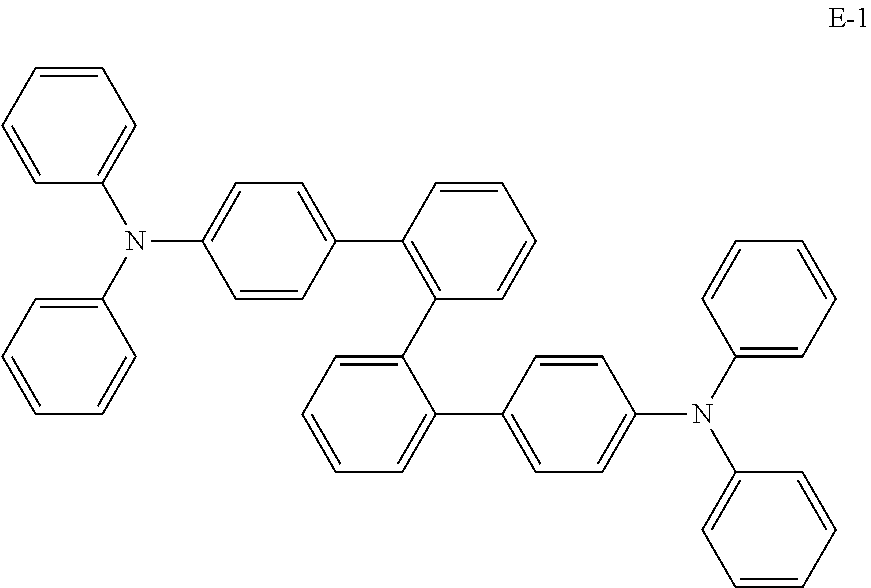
N(C1=CC=C(C2=C(C3=CC=CC=C3C3=CC=C(N(C4=CC=CC=C4)C4=CC=CC=C4)C=C3)C=CC=C2)C=C1)(C1=CC=CC=C1)C1=CC=CC=C1
